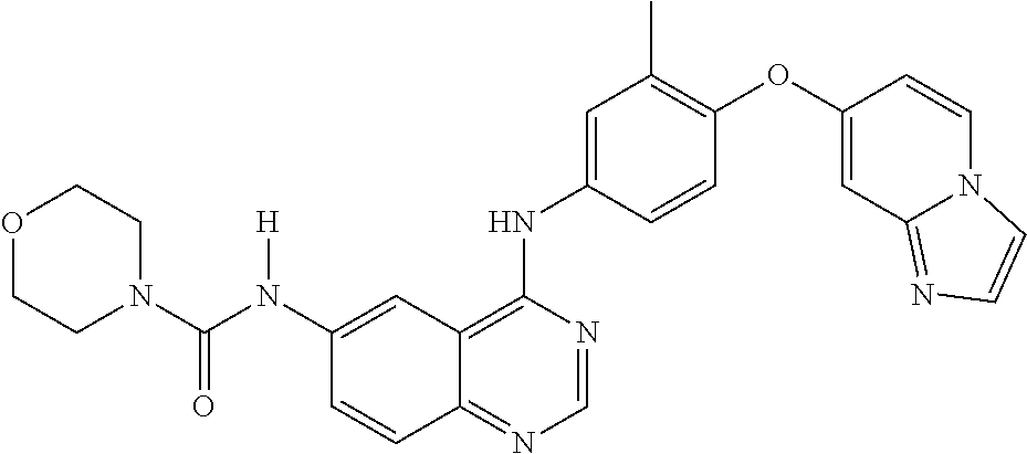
C12=NC=NC(NC3=CC(C)=C(OC4=CC5=NC=CN5C=C4)C=C3)=C1C=C(N(C(N1CCOCC1)=O)[H])C=C2
